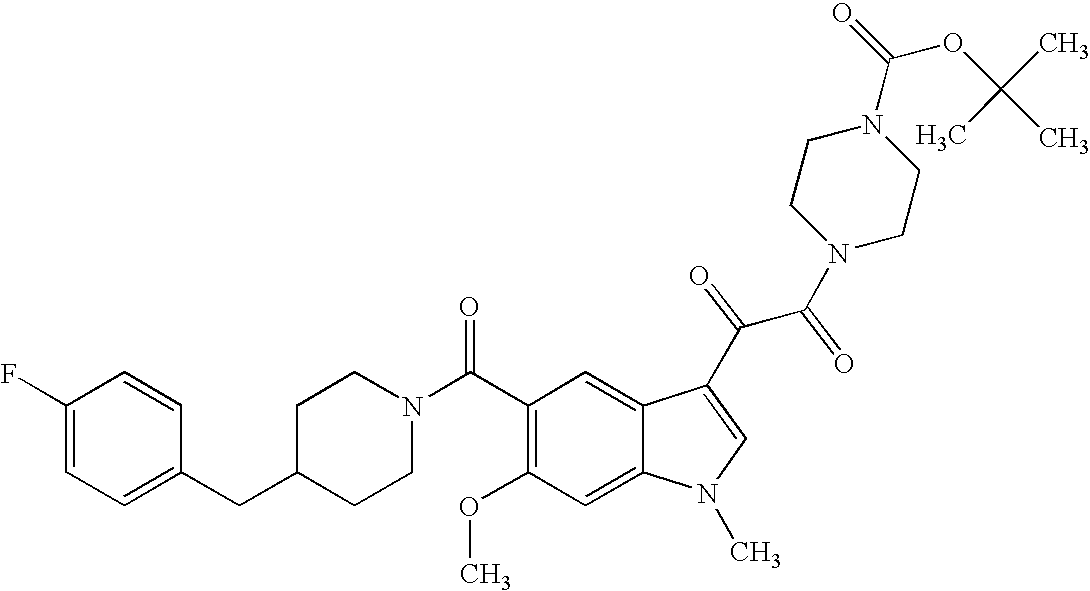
C1(F)=CC=C(CC2CCN(C(C3=C(OC)C=C4C(=C3)C(C(C(N3CCN(C(OC(C)(C)C)=O)CC3)=O)=O)=CN4C)=O)CC2)C=C1
